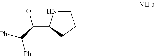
C1NC(C(C([Ph])[Ph])O)CC1
